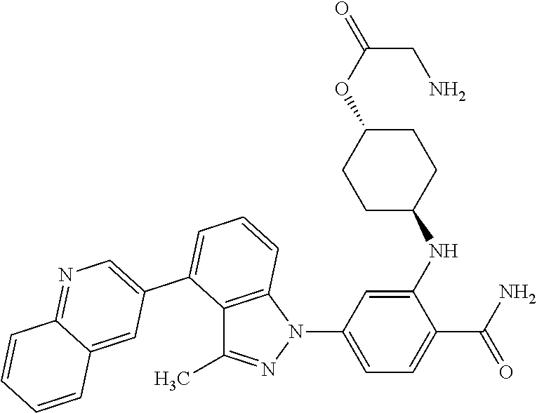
C12=C(N(C3=CC=C(C(N)=O)C(NC4CCC(OC(=O)CN)CC4)=C3)N=C1C)C=CC=C2C1=CN=C2C(=C1)C=CC=C2
